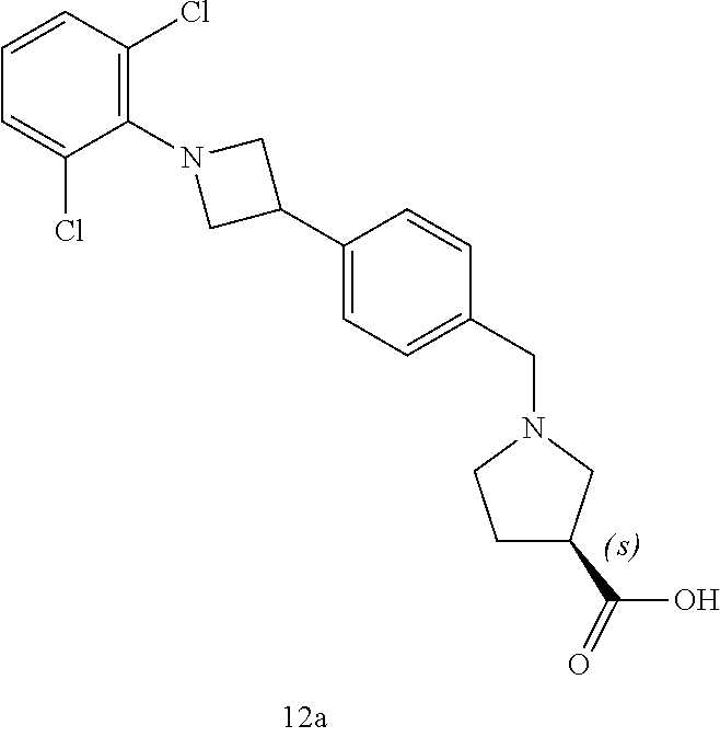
C1(C2CN(C3=C(Cl)C=CC=C3Cl)C2)=CC=C(CN2CCC(C(O)=O)C2)C=C1
